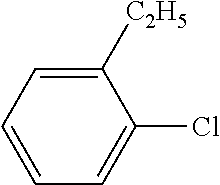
C1([C2H5])=CC=CC=C1Cl
